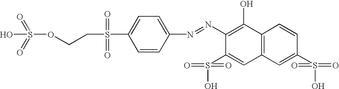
S(OCCS(C1=CC=C(N=NC2=C(O)C3=C(C=C2S(=O)(=O)O)C=C(S(O)(=O)=O)C=C3)C=C1)(=O)=O)(=O)(=O)O
